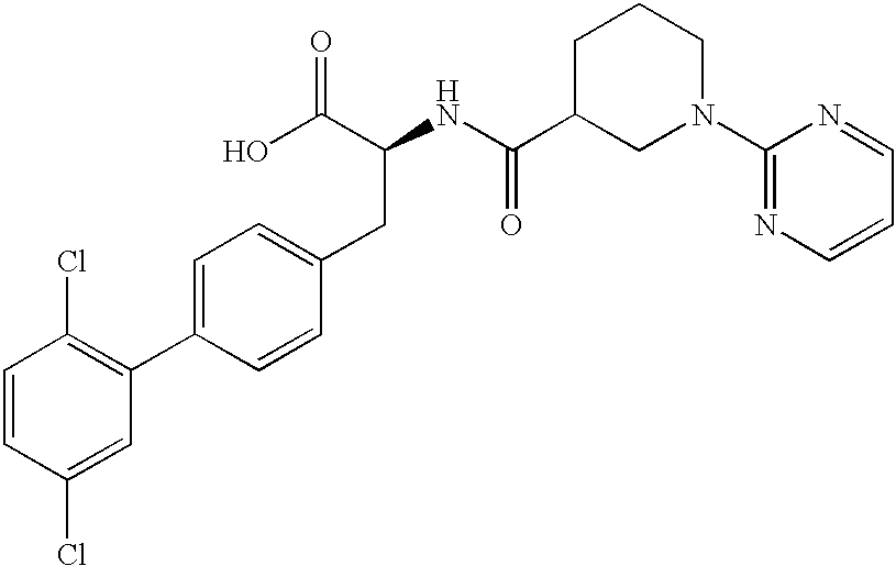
C1=CC(Cl)=CC(C2=CC=C(CC(C(O)=O)NC(C3CN(C4=NC=CC=N4)CCC3)=O)C=C2)=C1Cl
